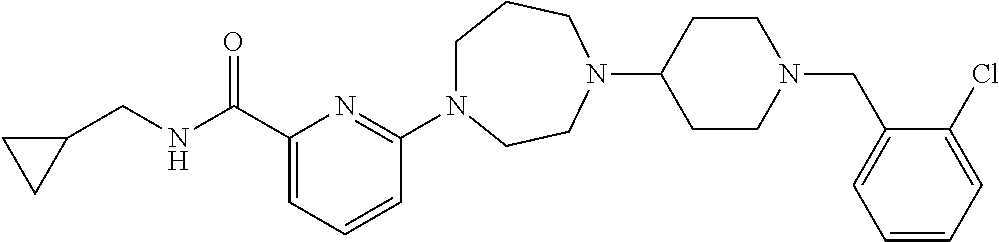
C1(C(NCC2CC2)=O)=CC=CC(N2CCCN(C3CCN(CC4=CC=CC=C4Cl)CC3)CC2)=N1
